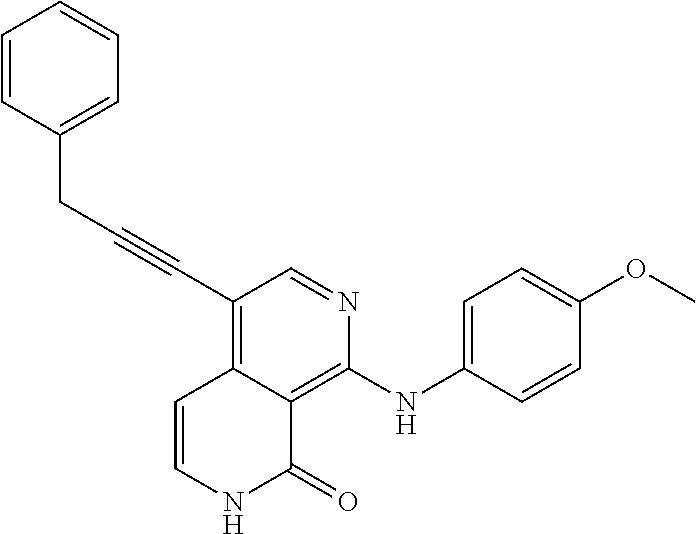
C1=NC(NC2=CC=C(OC)C=C2)=C2C(=C1C#CCC1=CC=CC=C1)C=CNC2=O
